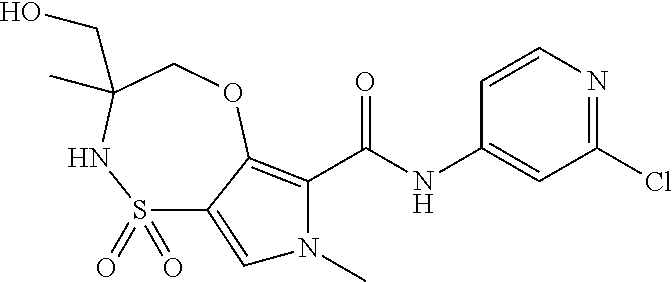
S1(=O)(=O)C2=CN(C)C(C(NC3=CC(Cl)=NC=C3)=O)=C2OCC(C)(CO)N1
